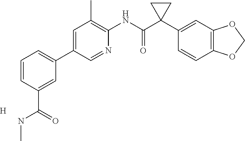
C1=CC(C(=O)NC)=CC(C2=CC(C)=C(NC(C3(C4=CC5=C(C=C4)OCO5)CC3)=O)N=C2)=C1.[H]
